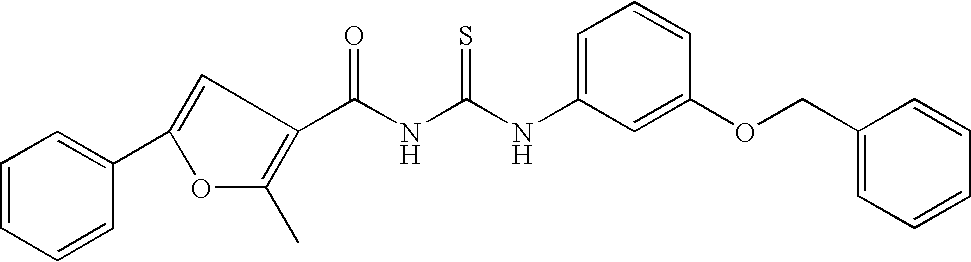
C(NC(NC1=CC=CC(OCC2=CC=CC=C2)=C1)=S)(=O)C1=C(C)OC(C2=CC=CC=C2)=C1
